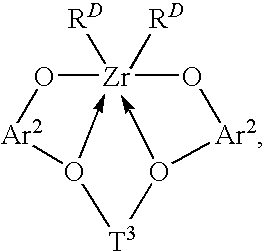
O1[Zr]23([RD])([RD])-O([Ar2]O2)[T3]O->3[Ar2]1
